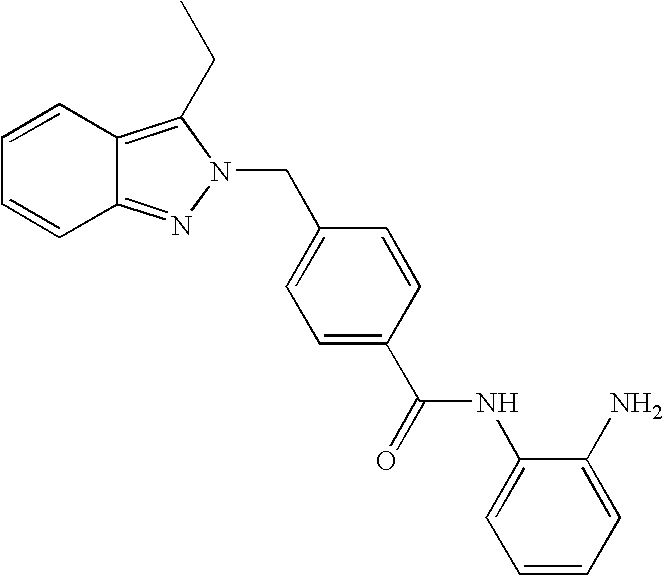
C12=NN(CC3=CC=C(C(NC4=CC=CC=C4N)=O)C=C3)C(CC)=C1C=CC=C2
